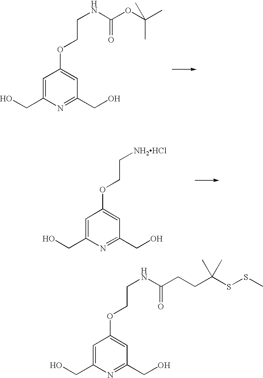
C1=C(CO)N=C(CO)C=C1OCCNC(OC(C)(C)C)=O.C1=C(CO)N=C(CO)C=C1OCC[NH2HCl].C1=C(CO)N=C(CO)C=C1OCCNC(CCC(SSC)(C)C)=O
